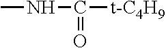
CNC(=O)[t-C4H9]
